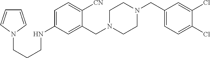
C1=C(NCCCN2C=CC=C2)C=C(CN2CCN(CC3=CC=C(Cl)C(Cl)=C3)CC2)C([CN])=C1
